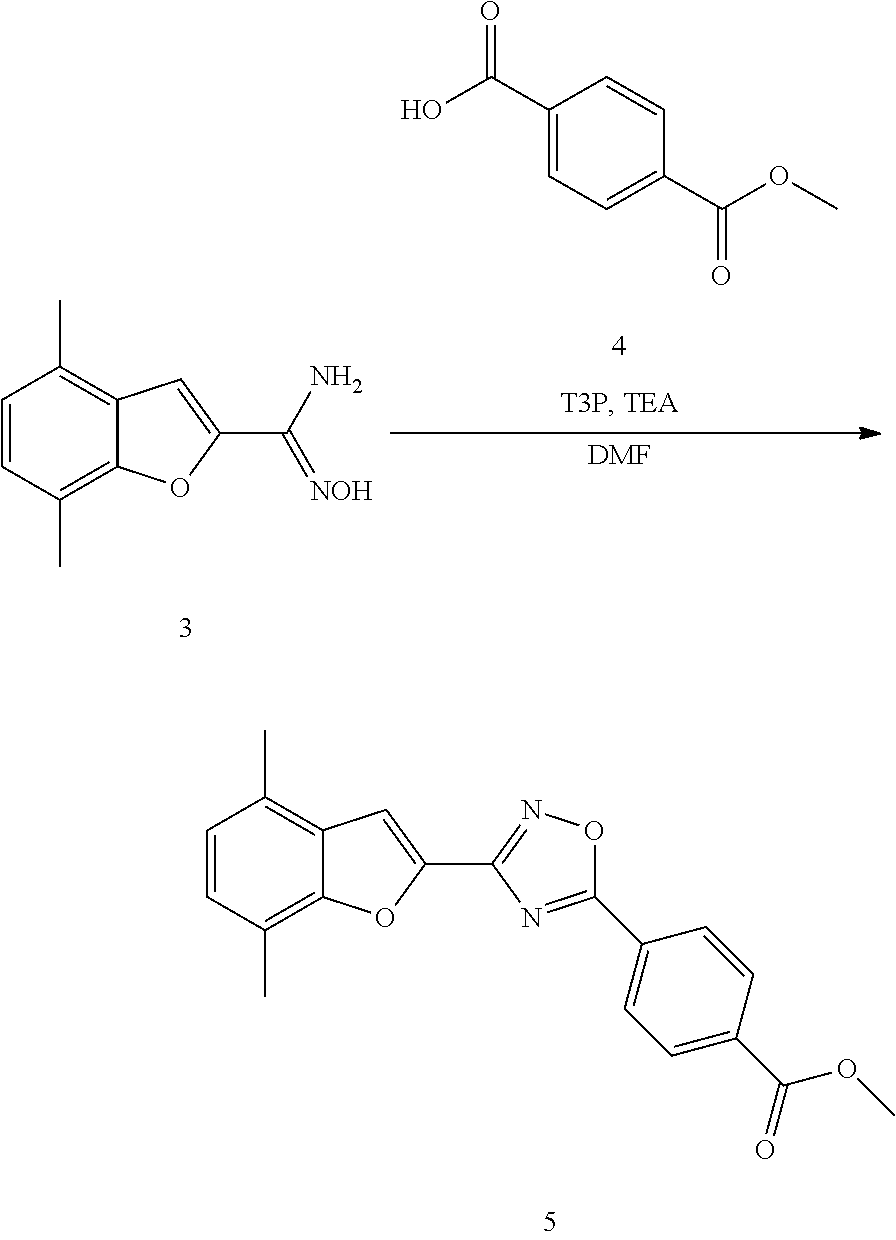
C1=CC(C)=C2C(=C1C)C=C(C(N)=[NOH])O2.C1(C(O)=O)=CC=C(C(OC)=O)C=C1.[DMF].C1=CC(C)=C2C(=C1C)C=C(C1=NOC(C3=CC=C(C(OC)=O)C=C3)=N1)O2
